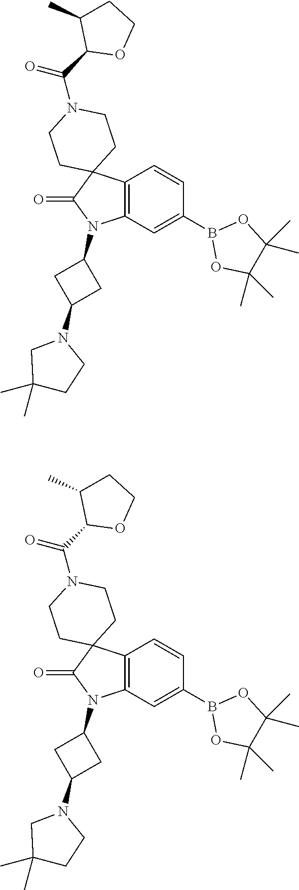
C12=C(C=C(B3OC(C)(C)C(C)(C)O3)C=C1)N(C1CC(N3CC(C)(C)CC3)C1)C(=O)C21CCN(C(=O)C2OCCC2C)CC1.C12=C(C=C(B3OC(C)(C)C(C)(C)O3)C=C1)N(C1CC(N3CC(C)(C)CC3)C1)C(=O)C21CCN(C(=O)C2OCCC2C)CC1
